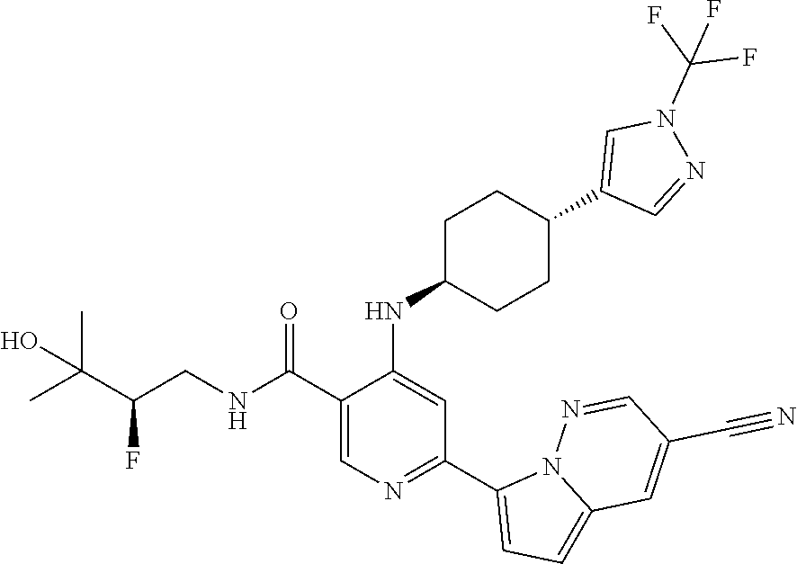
C1(C(NCC(C(C)(C)O)F)=O)=CN=C(C2=CC=C3N2N=CC(C#N)=C3)C=C1NC1CCC(C2=CN(C(F)(F)F)N=C2)CC1
